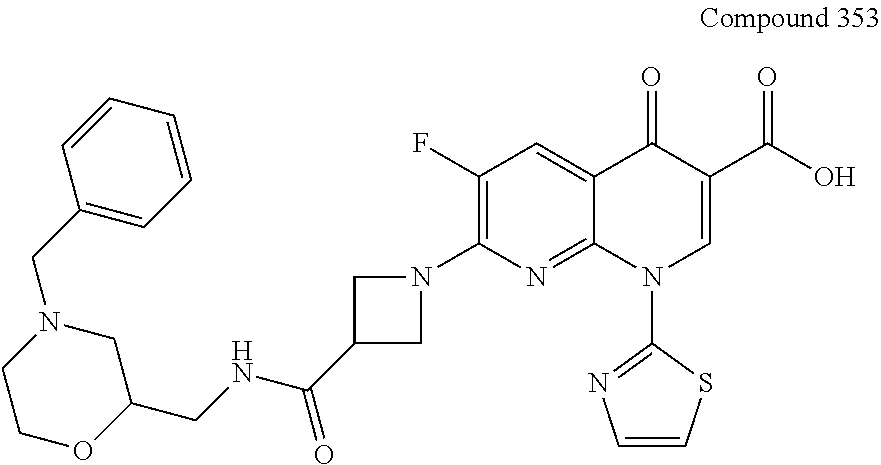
C1(F)=C(N2CC(C(NCC3CN(CC4=CC=CC=C4)CCO3)=O)C2)N=C2C(=C1)C(=O)C(C(O)=O)=CN2C1=NC=CS1
